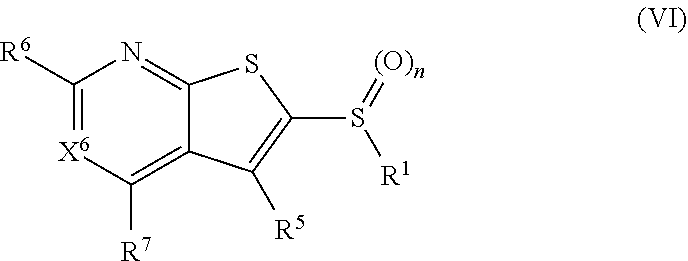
C1([R6])=[X6]C([R7])=C2C(=N1)SC(S(=[(O)n])[R1])=C2[R5]
